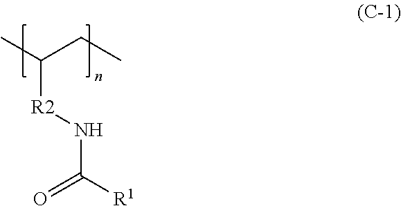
CC(CC)[R2]NC([R1])=O
